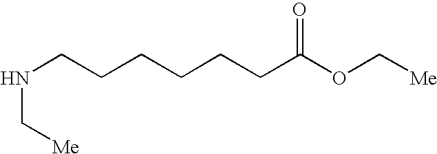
N(C[Me])CCCCCCC(OC[Me])=O
